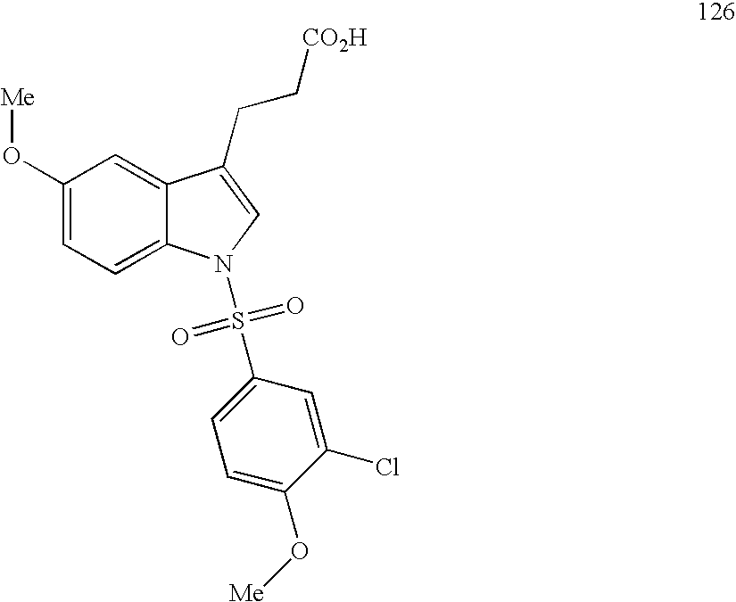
C1(O[Me])=CC=C2C(=C1)C(CC[CO2H])=CN2S(C1=CC=C(O[Me])C(Cl)=C1)(=O)=O
